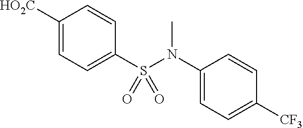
C1([HO2C])=CC=C(S(N(C)C2=CC=C([CF3])C=C2)(=O)=O)C=C1
